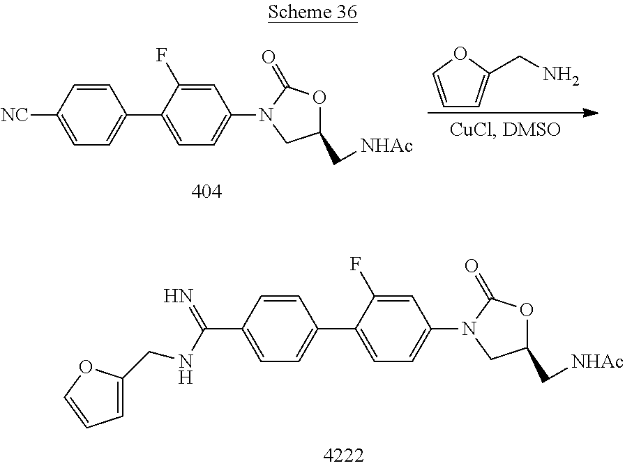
C1=CC(C(=N)NCC2=CC=CO2)=CC=C1C1=CC=C(N2CC(C[NHAc])OC2=O)C=C1F.C1=COC(CN)=C1.C1=CC([NC])=CC=C1C1=CC=C(N2CC(C[NHAc])OC2=O)C=C1F
